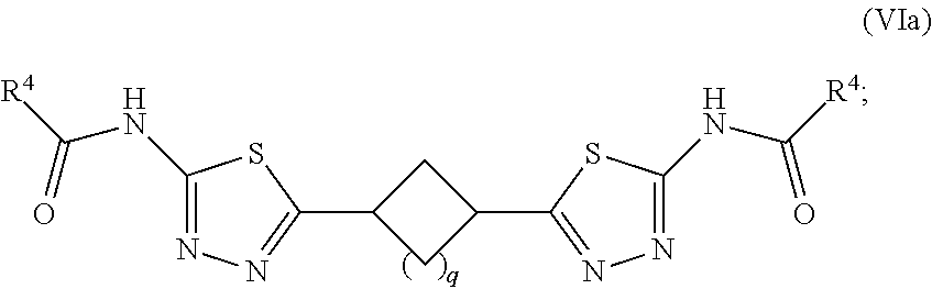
C1C(C2=NN=C(NC([R4])=O)S2)CC1C1=NN=C(NC([R4])=O)S1
